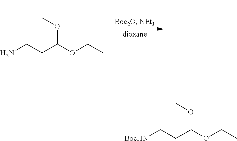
[dioxane].NCCC(OCC)OCC.[BocHN]CCC(OCC)OCC
